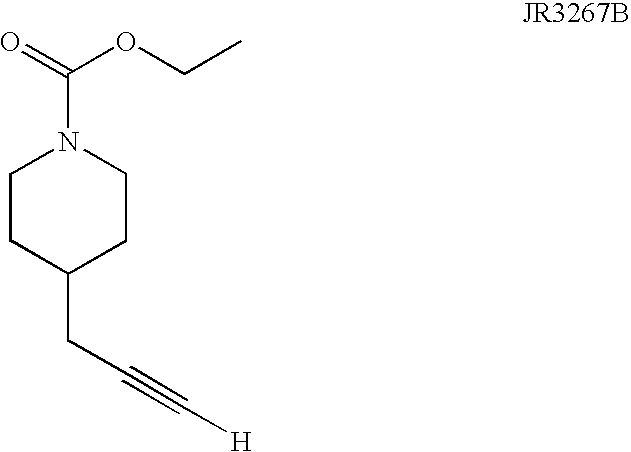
C1CC(CC#C[H])CCN1C(OCC)=O
